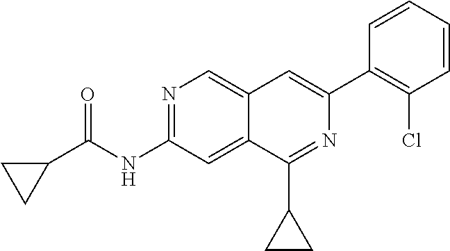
C1C(C(NC2=NC=C3C(=C2)C(C2CC2)=NC(C2=C(Cl)C=CC=C2)=C3)=O)C1
